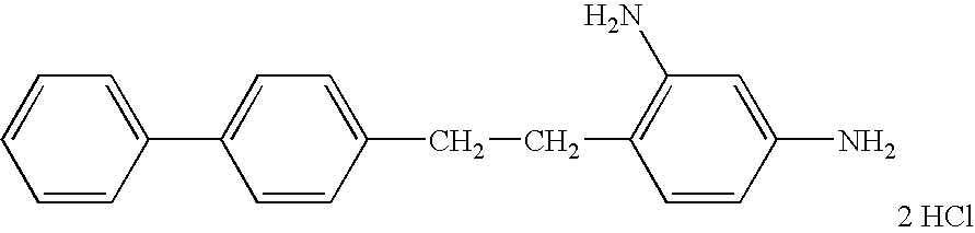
C1(CCC2=C(N)C=C(N)C=C2)=CC=C(C2=CC=CC=C2)C=C1.[2 HCl]
